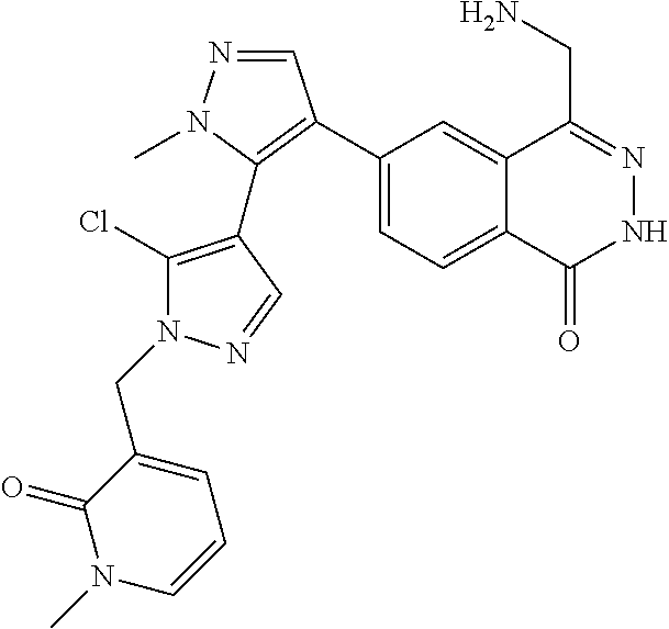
C1(C2=C(C3=C(Cl)N(CC4=CC=CN(C)C4=O)N=C3)N(C)N=C2)=CC=C2C(=C1)C(CN)=NNC2=O
